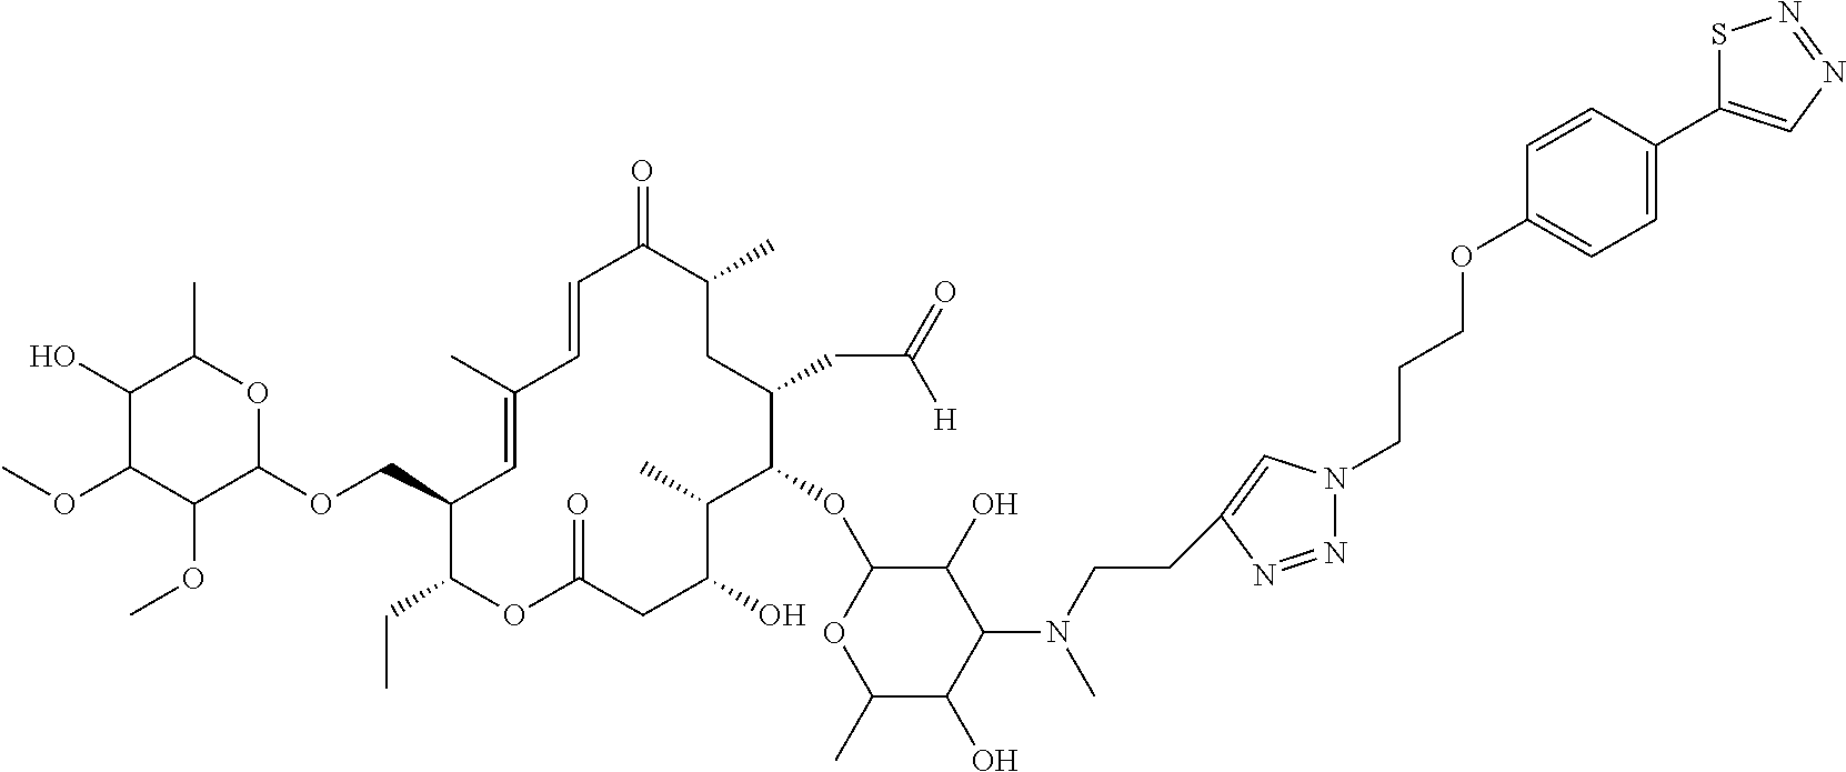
C1(O)C(OC)C(OC)C(OCC2C(CC)OC(=O)CC(O)C(C)C(OC3C(O)C(N(C)CCC4=CN(CCCOC5=CC=C(C6=CN=NS6)C=C5)N=N4)C(O)C(C)O3)C(CC(=O)[H])CC(C)C(=O)C=CC(C)=C2)OC1C
